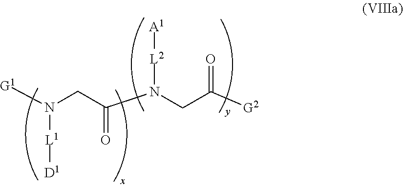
[G1]N(CC(N(CC([G2])=O)[L2][A1])=O)[L1][D1]
